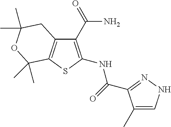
C1(C(N)=O)=C(NC(=O)C2=NNC=C2C)SC2=C1CC(C)(C)OC2(C)C
